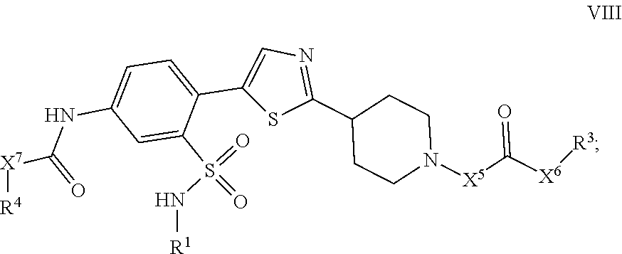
C1(C2=NC=C(C3=CC=C(NC(=O)[X7][R4])C=C3S(=O)(N[R1])=O)S2)CCN([X5]C([X6][R3])=O)CC1
